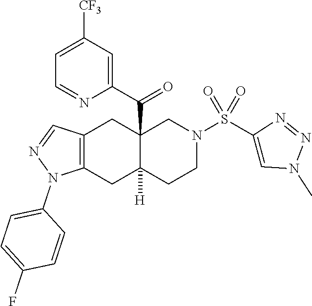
C12=C(CC3([H])C(C(C4=CC([CF3])=CC=N4)=O)(C1)CN(S(C1=CN(C)N=N1)(=O)=O)CC3)N(C1=CC=C(F)C=C1)N=C2
